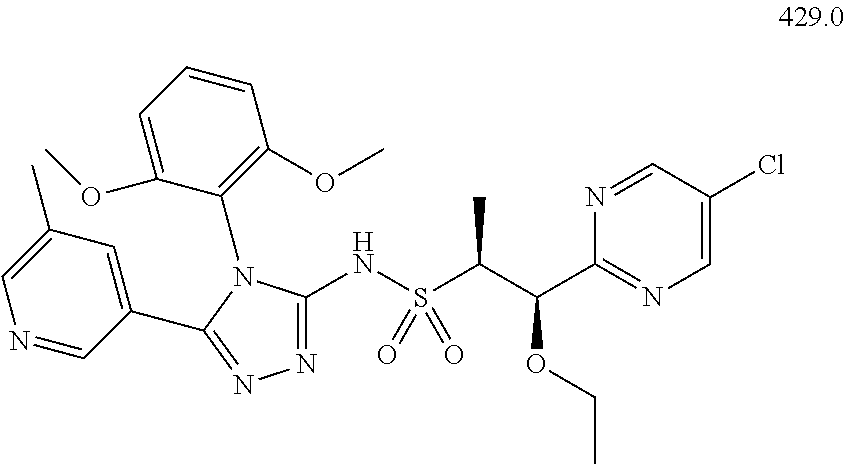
C1=C(OC)C(N2C(NS(C(C(C3=NC=C(Cl)C=N3)OCC)C)(=O)=O)=NN=C2C2=CC(C)=CN=C2)=C(OC)C=C1
